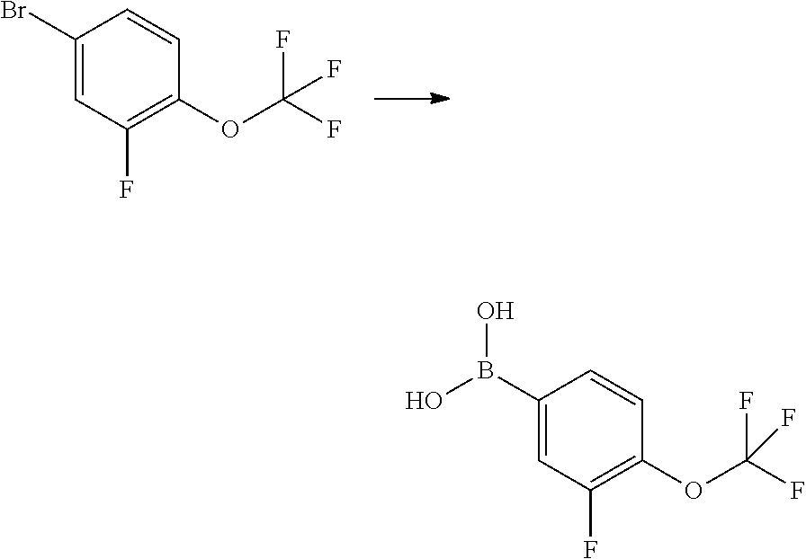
C1(Br)=CC(F)=C(OC(F)(F)F)C=C1.C1(B(O)O)=CC(F)=C(OC(F)(F)F)C=C1
